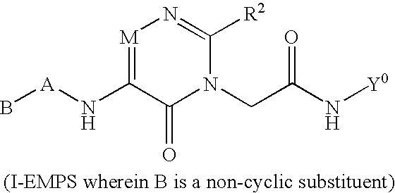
[M]1=C(N[A]B)C(=O)N(CC(N[Y0])=O)C([R2])=N1
